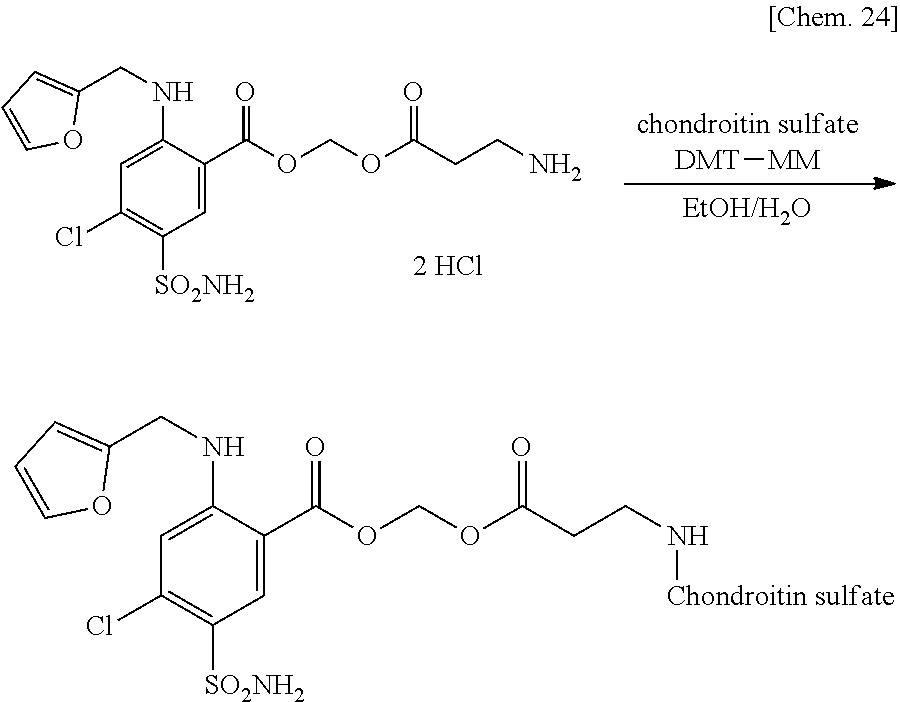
[chondroitin sulfate].[DMT][MM].[EtOH/H2O].C1(Cl)=C([SO2NH2])C=C(C(=O)OCOC(CCN)=O)C(NCC2=CC=CO2)=C1.C1(Cl)=C([SO2NH2])C=C(C(=O)OCOC(CCN[Chondroitin sulfate])=O)C(NCC2=CC=CO2)=C1
